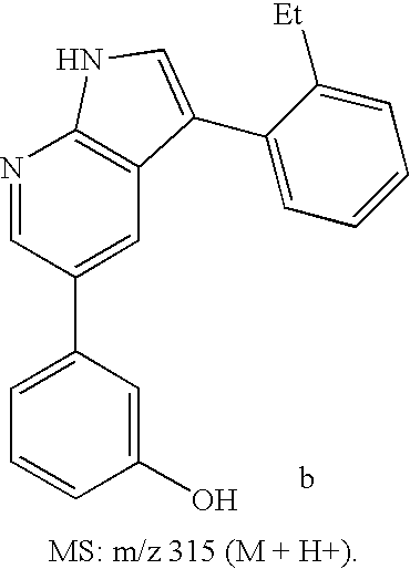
C1=C(C2=CC3=C(N=C2)NC=C3C2=CC=CC=C2[Et])C=C(O)C=C1
